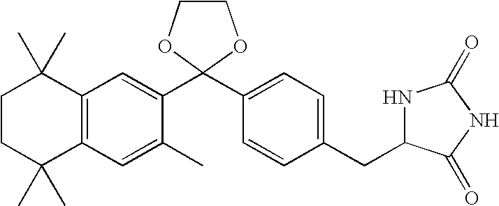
C1CC(C)(C)C2=C(C1(C)C)C=C(C1(C3=CC=C(CC4NC(=O)NC4=O)C=C3)OCCO1)C(C)=C2
